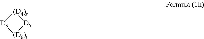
[(D4)s]1[D3][(D6)t][D5]1
